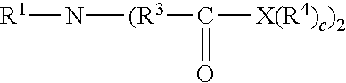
[R1]N[(R3]C(=O)[X(R4)c)2]
